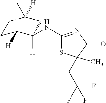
C1(NC2([H])C3([H])CCC([H])(C2)C3)=NC(=O)C(C)(CC(F)(F)F)S1
